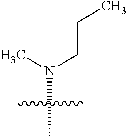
N(C)(CCC)C
